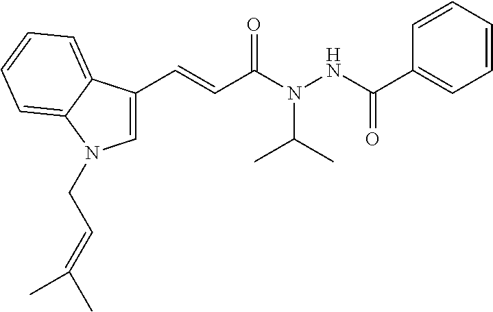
C1=C(C=CC(N(NC(C2=CC=CC=C2)=O)C(C)C)=O)C2=CC=CC=C2N1CC=C(C)C
